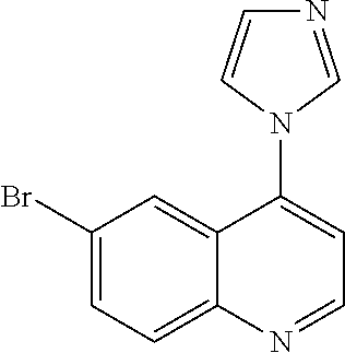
C1(Br)=CC=C2C(=C1)C(N1C=NC=C1)=CC=N2
